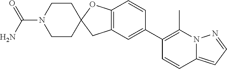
C12=C(C=C(C3=C(C)N4C(=CC=N4)C=C3)C=C1)CC1(O2)CCN(C(N)=O)CC1
